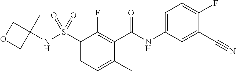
C1(S(=O)(=O)NC2(C)COC2)=CC=C(C)C(C(NC2=CC=C(F)C(C#N)=C2)=O)=C1F
